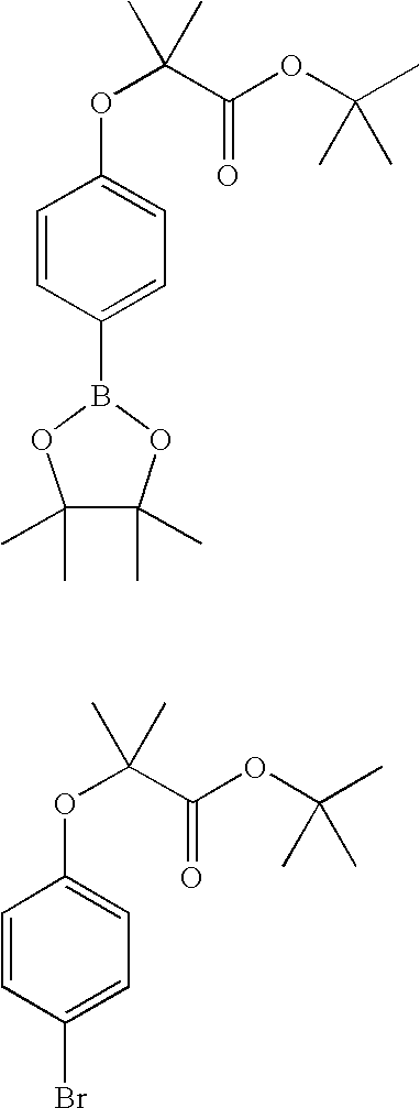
C1=CC(B2OC(C)(C)C(C)(C)O2)=CC=C1OC(C(OC(C)(C)C)=O)(C)C.C1=CC(Br)=CC=C1OC(C(OC(C)(C)C)=O)(C)C
